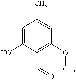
C1=C(O)C(C=O)=C(OC)C=C1C
